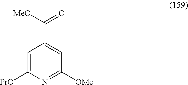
C1=C([PrO])N=C([OMe])C=C1C(=O)[MeO]
